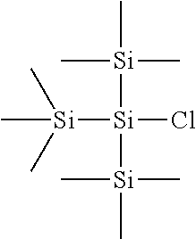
[Si]([Si]([Si](C)(C)C)([Si](C)(C)C)Cl)(C)(C)C
